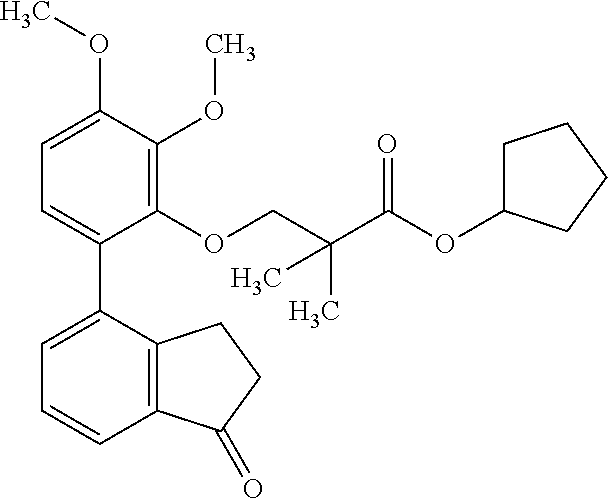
C1=C(OC)C(OC)=C(OCC(C(OC2CCCC2)=O)(C)C)C(C2=CC=CC3=C2CCC3=O)=C1
